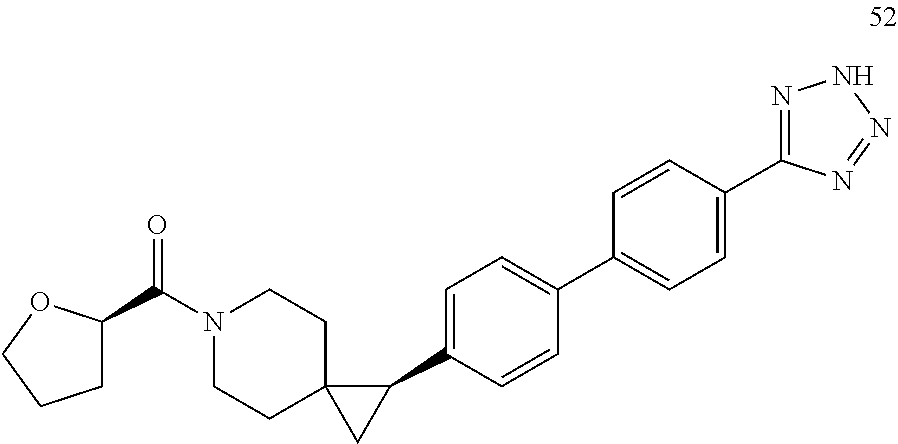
O=C(N1CCC2(CC1)CC2C1=CC=C(C2=CC=C(C3=NNN=N3)C=C2)C=C1)C1CCCO1
